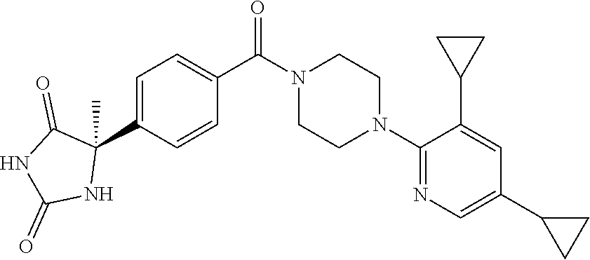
C1=C(C2(C)C(=O)NC(=O)N2)C=CC(C(N2CCN(C3=NC=C(C4CC4)C=C3C3CC3)CC2)=O)=C1
